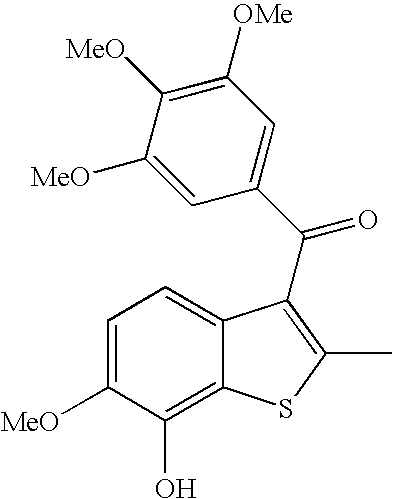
C1=C([MeO])C([MeO])=C([OMe])C=C1C(=O)C1=C(C)SC2=C(O)C([MeO])=CC=C21
